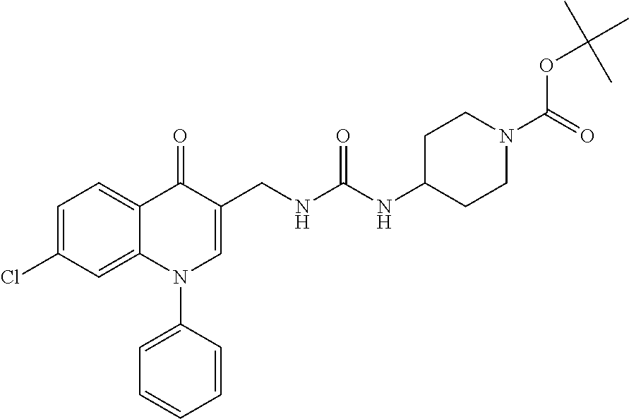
C1=C(Cl)C=C2C(=C1)C(=O)C(CNC(NC1CCN(C(=O)OC(C)(C)C)CC1)=O)=CN2C1=CC=CC=C1
